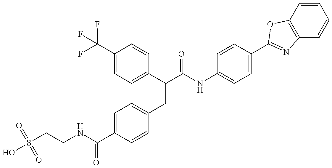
S(CCNC(C1=CC=C(CC(C(NC2=CC=C(C3=NC4=C(C=CC=C4)O3)C=C2)=O)C2=CC=C(C(F)(F)F)C=C2)C=C1)=O)(=O)(=O)O
